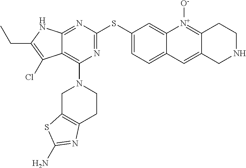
C1(SC2=CC=C3C(=C2)[N+]([O-])=C2C(=C3)CNCC2)=NC(N2CC3=C(CC2)N=C(N)S3)=C2C(=N1)NC(CC)=C2Cl
